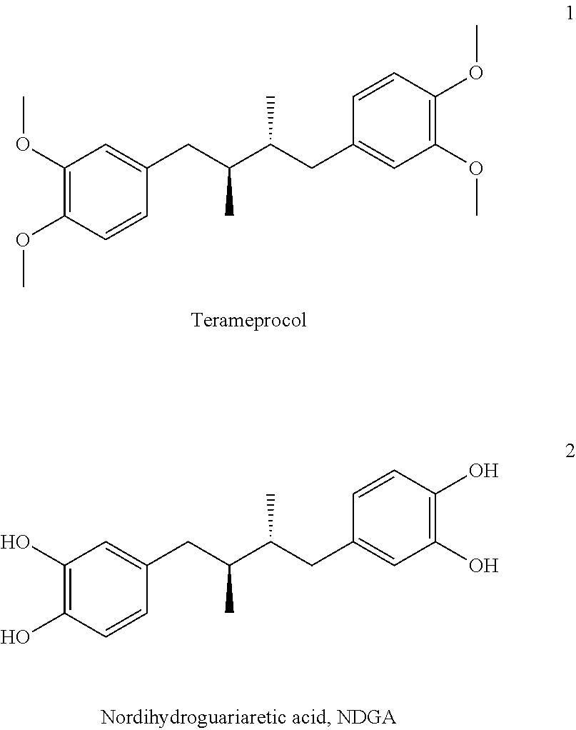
C1(OC)=C(OC)C=CC(CC(C(CC2=CC(OC)=C(OC)C=C2)C)C)=C1.C1(O)=C(O)C=CC(CC(C(CC2=CC(O)=C(O)C=C2)C)C)=C1
